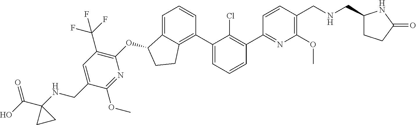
O(C1C2=CC=CC(C3=CC=CC(C4=NC(OC)=C(CNCC5CCC(=O)N5)C=C4)=C3Cl)=C2CC1)C1=C(C(F)(F)F)C=C(CNC2(C(O)=O)CC2)C(OC)=N1
